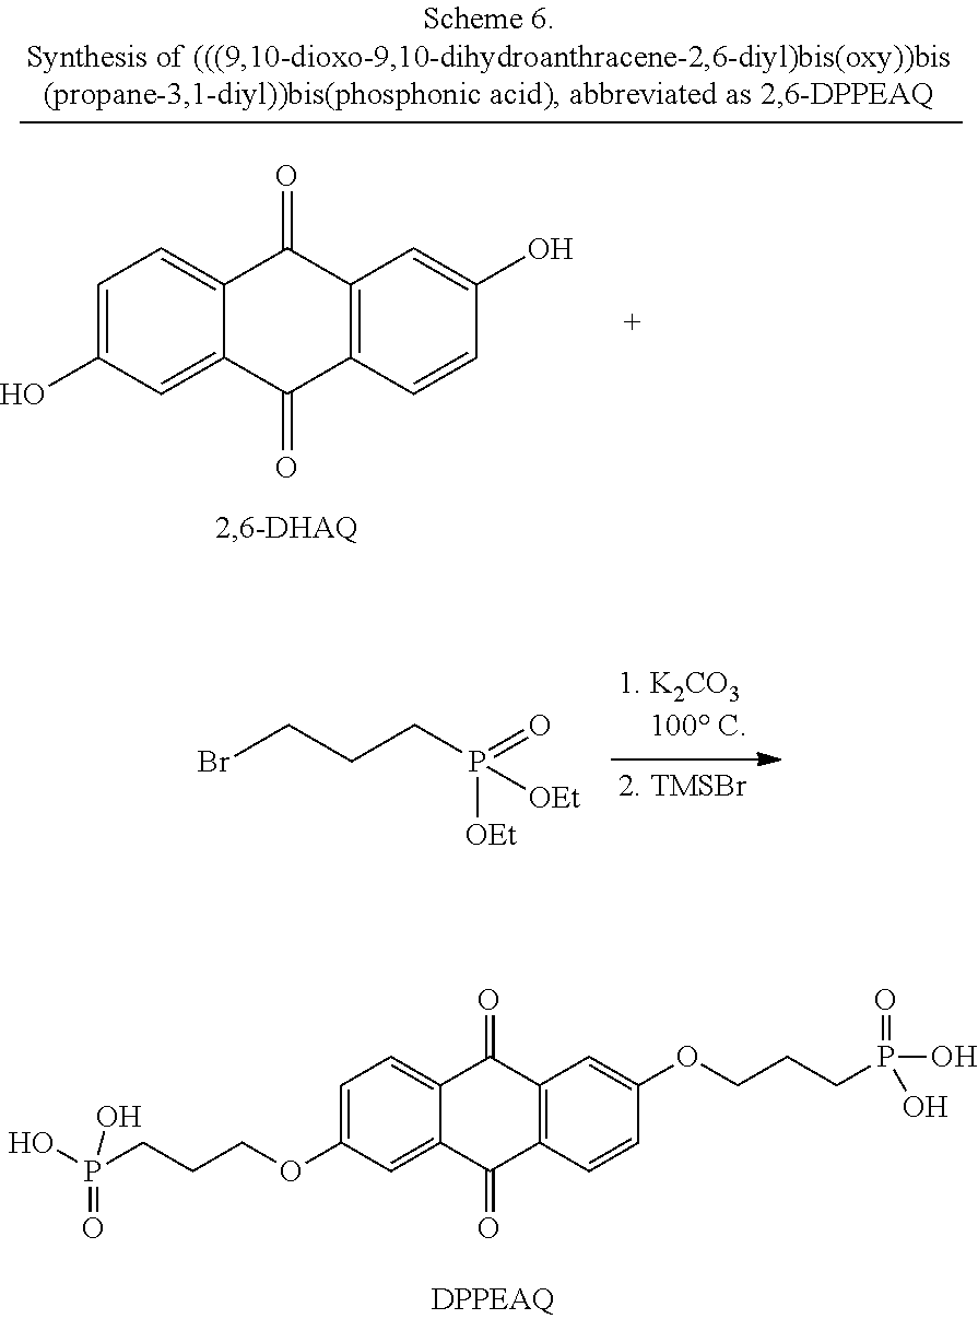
C1(O)=CC=C2C(=C1)C(=O)C1=C(C2=O)C=C(O)C=C1.P(CCCBr)(=O)([OEt])[OEt].C1(OCCCP(O)(=O)O)=CC=C2C(=C1)C(=O)C1=C(C2=O)C=C(OCCCP(O)(=O)O)C=C1
